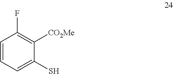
C1=CC=C(S)C([CO2Me])=C1F
